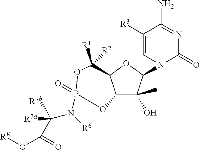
C12C(O)(C)C(N3C(=O)N=C(N)C([R3])=C3)OC1C([R1])([R2])OP(=O)(N([R6])C(C(O[R8])=O)([R7a])[R7b])O2
